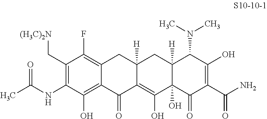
C12=C(O)C(NC(C)=O)=C(C[(H3C)2N])C(F)=C1CC1([H])C(=C(O)C3(O)C([H])(C1)C(N(C)C)C(O)=C(C(=O)N)C3=O)C2=O
